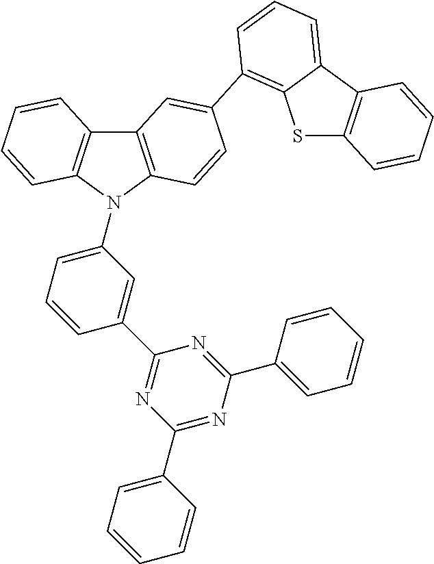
C1(N2C3=C(C4=C2C=CC(C2=C5SC6=C(C5=CC=C2)C=CC=C6)=C4)C=CC=C3)=CC=CC(C2=NC(C3=CC=CC=C3)=NC(C3=CC=CC=C3)=N2)=C1
